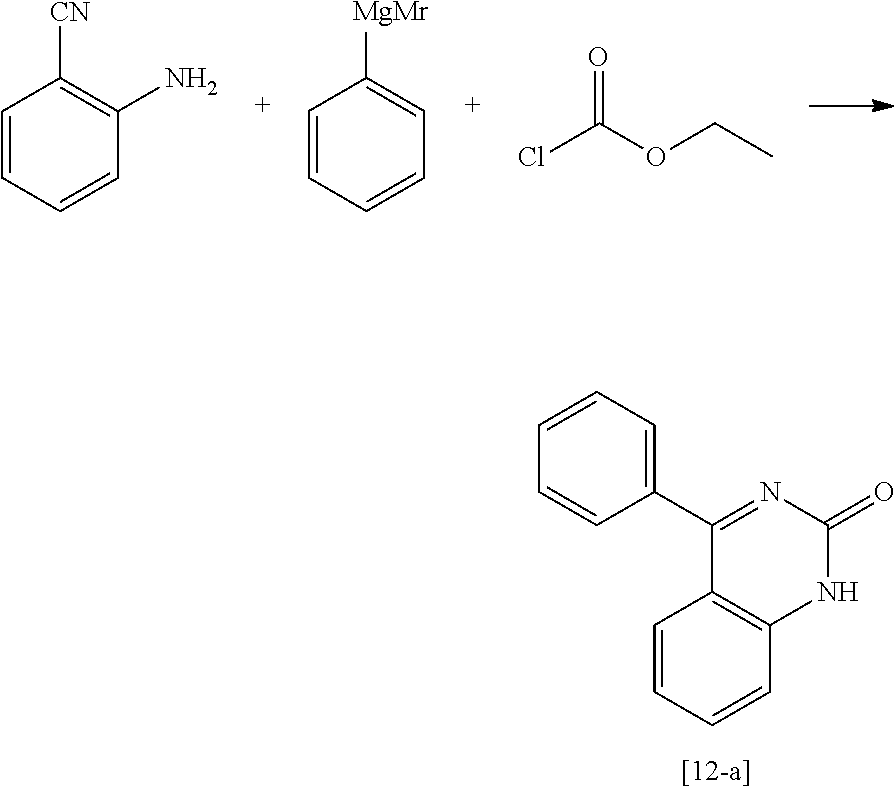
C1(C2=NC(=O)NC3=C2C=CC=C3)=CC=CC=C1.C1=CC=CC(N)=C1[CN].C1=CC=CC=C1[MgMr].ClC(OCC)=O
